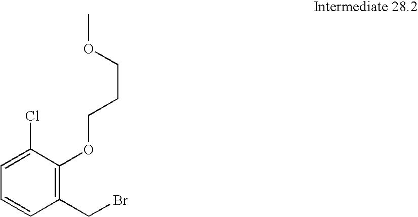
C1(CBr)=C(OCCCOC)C(Cl)=CC=C1
